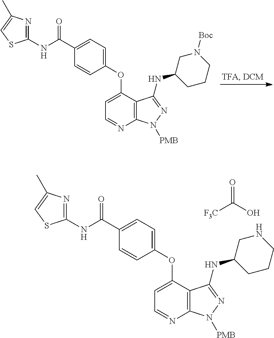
C12=C(N=CC=C1OC1=CC=C(C(NC3=NC(C)=CS3)=O)C=C1)N([PMB])N=C2NC1CNCCC1.O=C(O)[F3C].C12=C(N=CC=C1OC1=CC=C(C(NC3=NC(C)=CS3)=O)C=C1)N([PMB])N=C2NC1CN([Boc])CCC1
